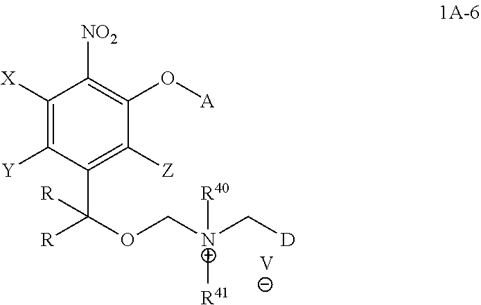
C1([X])=C([Y])C(C(OC[N+]([R41])(C[D])[R40])([R])[R])=C([Z])C(O[A])=C1[NO2].[V]
